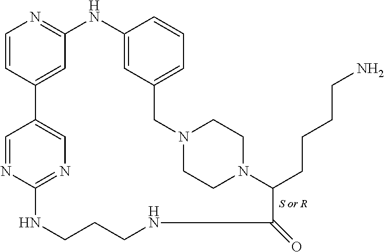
C1=CC2=CC(=N1)NC1=CC(=CC=C1)CN1CCN(CC1)C(CCCCN)C(=O)NCCCNC1=NC=C2C=N1
